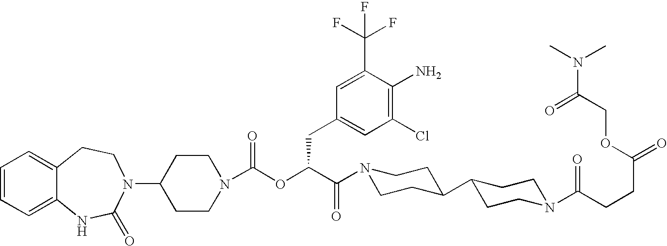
C1=CC=C2C(=C1)CCN(C1CCN(C(OC(C(N3CCC(C4CCN(C(CCC(=O)OCC(N(C)C)=O)=O)CC4)CC3)=O)CC3=CC(Cl)=C(N)C(C(F)(F)F)=C3)=O)CC1)C(=O)N2
